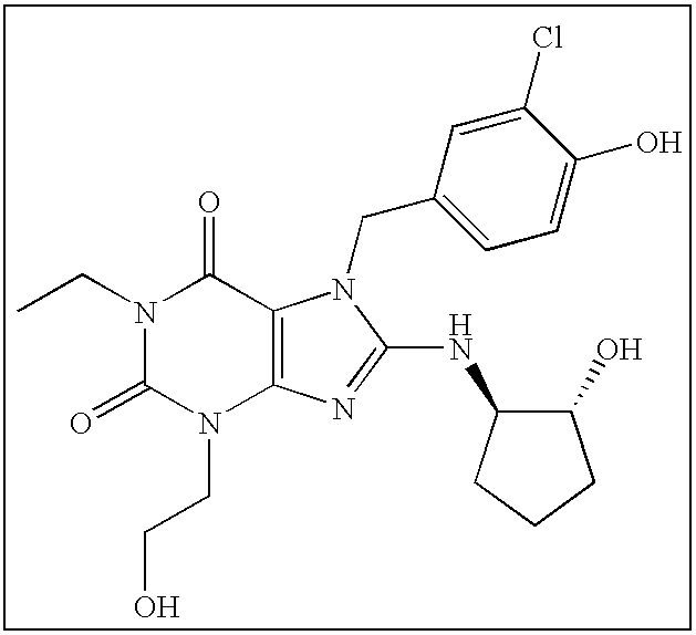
CCN1C(=O)N(CCO)C2=C(C1=O)N(CC1=CC=C(O)C(Cl)=C1)C(NC1C(O)CCC1)=N2
